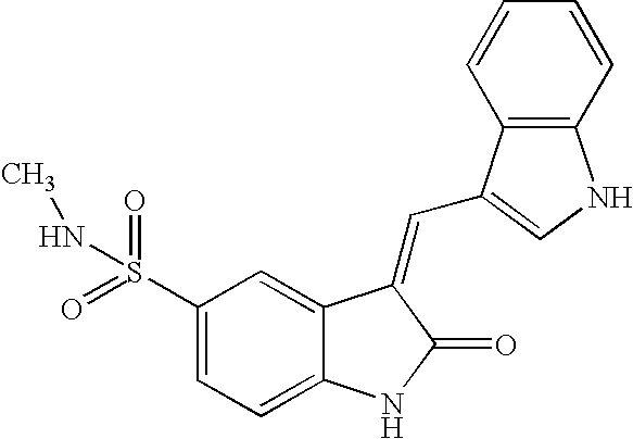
C1(S(=O)(=O)NC)=CC=C2C(=C1)C(=CC1=CNC3=C1C=CC=C3)C(=O)N2
